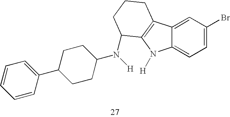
C12=CC=C(Br)C=C1C1=C(N2[H])C(N(C2CCC(C3=CC=CC=C3)CC2)[H])CCC1
